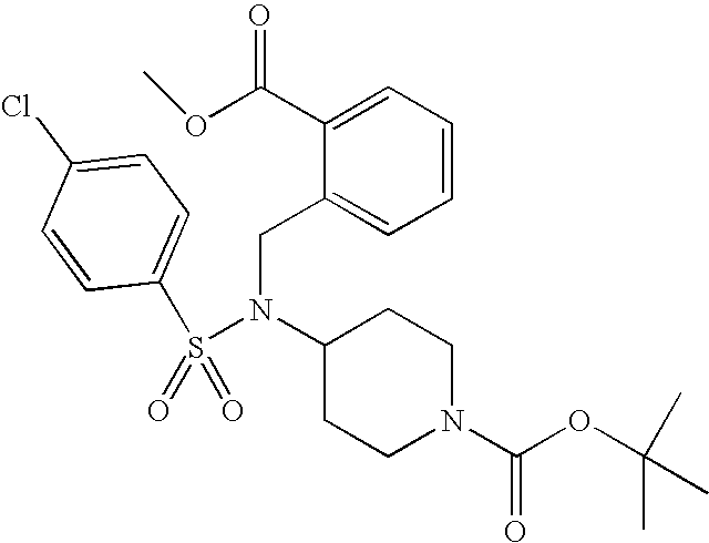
N(S(=O)(=O)C1=CC=C(Cl)C=C1)(CC1=CC=CC=C1C(OC)=O)C1CCN(C(OC(C)(C)C)=O)CC1
